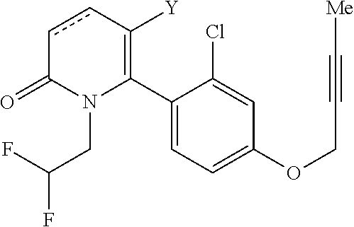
C1(C2=C([Y])ccC(=O)N2CC(F)F)=CC=C(OCC#C[Me])C=C1Cl
